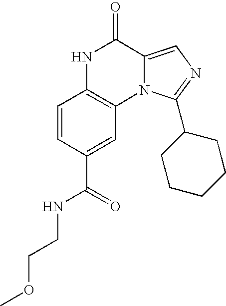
N12C(=CN=C1C1CCCCC1)C(=O)NC1=C2C=C(C(=O)NCCOC)C=C1
